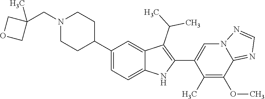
C1(C2CCN(CC3(C)COC3)CC2)=CC=C2C(=C1)C(C(C)C)=C(C1=CN3C(=NC=N3)C(OC)=C1C)N2
